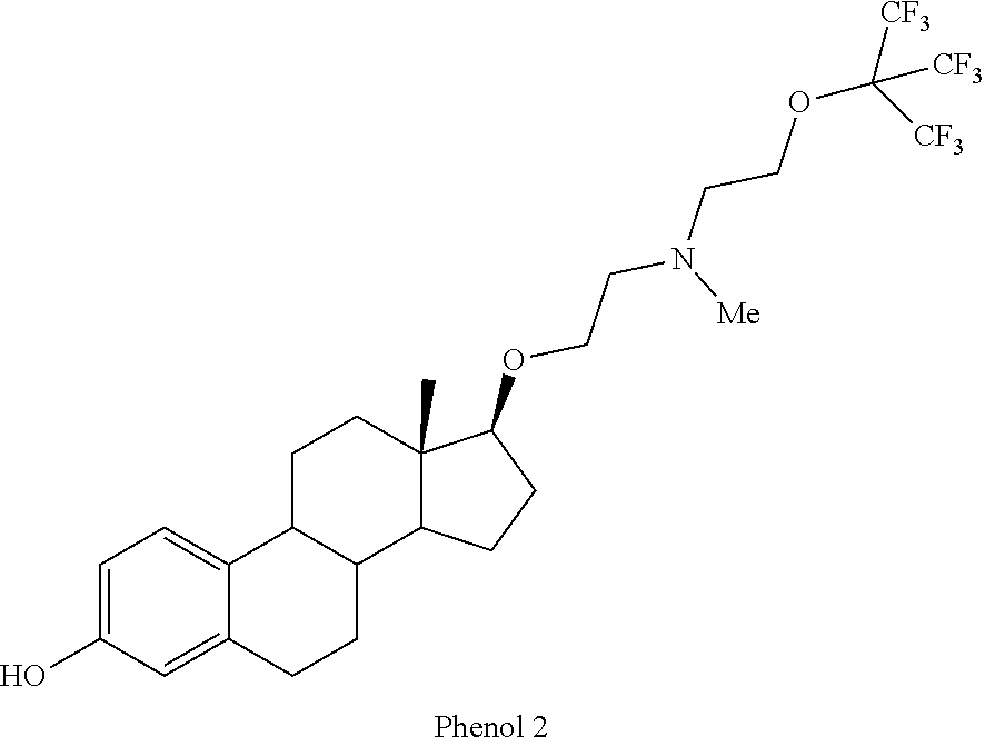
C1=C(O)C=C2C(=C1)C1C(CC2)C2C(C)(CC1)C(OCCN([Me])CCOC([CF3])([CF3])[CF3])CC2
